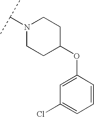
N1(C(C)C)CCC(OC2=CC(Cl)=CC=C2)CC1
